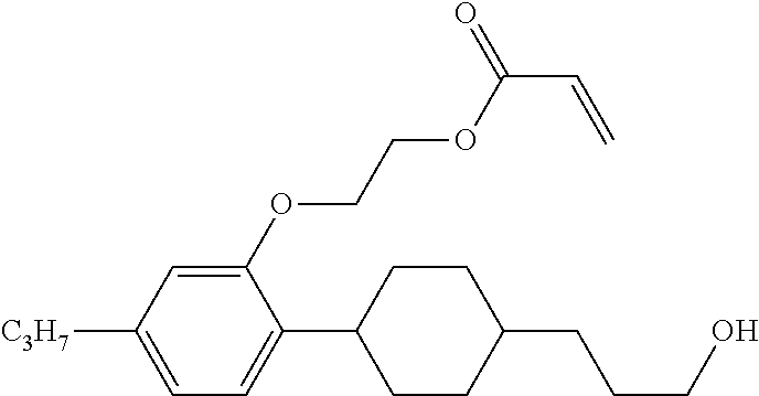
C1(OCCOC(=O)C=C)=CC([C3H7])=CC=C1C1CCC(CCCO)CC1
